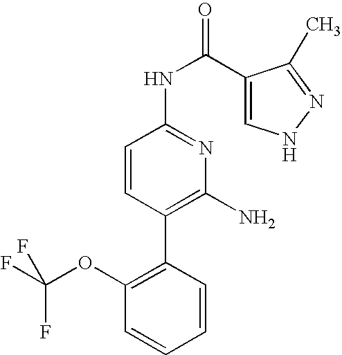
C1=CC(C2=C(OC(F)(F)F)C=CC=C2)=C(N)N=C1NC(=O)C1=CNN=C1C
